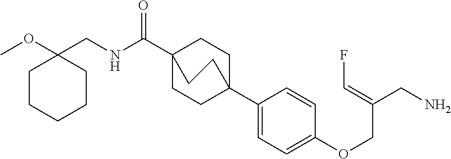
C1(C23CCC(C(NCC4(OC)CCCCC4)=O)(CC2)CC3)=CC=C(OCC(CN)=CF)C=C1
